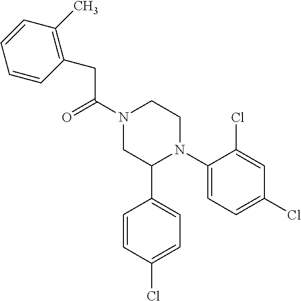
C(C(N1CC(C2=CC=C(Cl)C=C2)N(C2=CC=C(Cl)C=C2Cl)CC1)=O)C1=C(C)C=CC=C1
